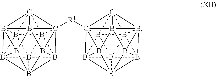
B1234B567B189B1%10%11B%12%13%14C5%15(B265B326B5%15%12B2%131B486%10)C79%14%11[R1]C1234B567B89%10B5%11%12B85%13B8%14%15B1%16(C%1162B%125%168)B%1431B974B%10%131%15
